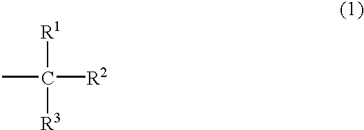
CC([R1])([R2])[R3]
